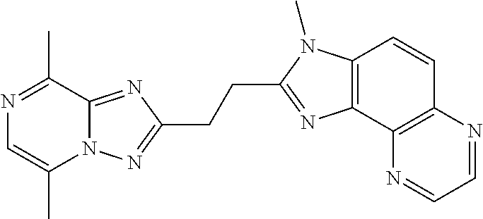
N1=C(C)C2=NC(CCC3=NC4=C(N3C)C=CC3=C4N=CC=N3)=NN2C(C)=C1
